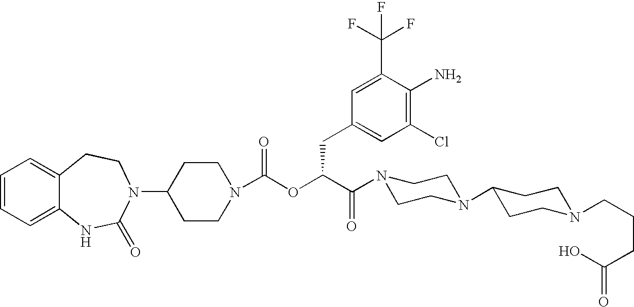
C1(N2C(=O)NC3=CC=CC=C3CC2)CCN(C(OC(C(N2CCN(C3CCN(CCCC(=O)O)CC3)CC2)=O)CC2=CC(Cl)=C(N)C(C(F)(F)F)=C2)=O)CC1
